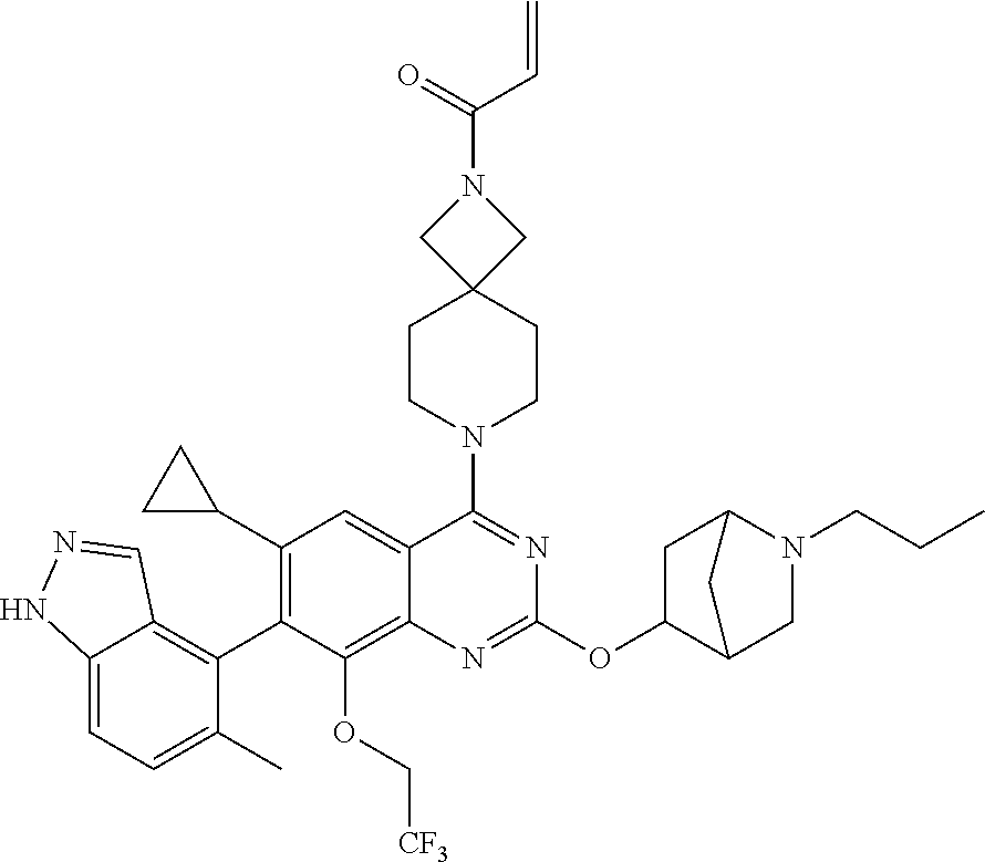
C12=CC=C(C)C(C3=C(C4CC4)C=C4C(=C3OC[CF3])N=C(OC3C5CN(CCC)C(C3)C5)N=C4N3CCC4(CC3)CN(C(=O)C=C)C4)=C1C=NN2
